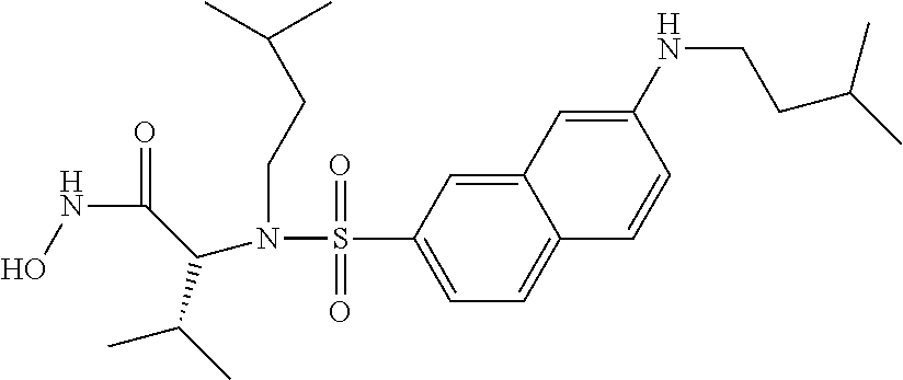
N(C(=O)C(C(C)C)N(S(C1=CC=C2C(=C1)C=C(NCCC(C)C)C=C2)(=O)=O)CCC(C)C)O
